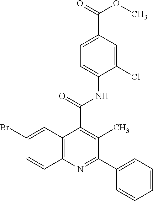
C12=C(N=C(C3=CC=CC=C3)C(C)=C1C(=O)NC1=CC=C(C(=O)OC)C=C1Cl)C=CC(Br)=C2
